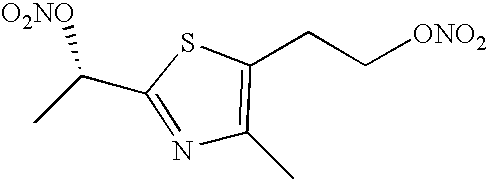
N1=C(C(C)[O2NO])SC(CC[ONO2])=C1C
